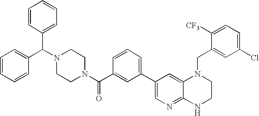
C1=CC=CC(C(N2CCN(C(C3=CC(C4=CN=C5C(=C4)N(CC4=CC(Cl)=CC=C4[CF3])CCN5)=CC=C3)=O)CC2)C2=CC=CC=C2)=C1
